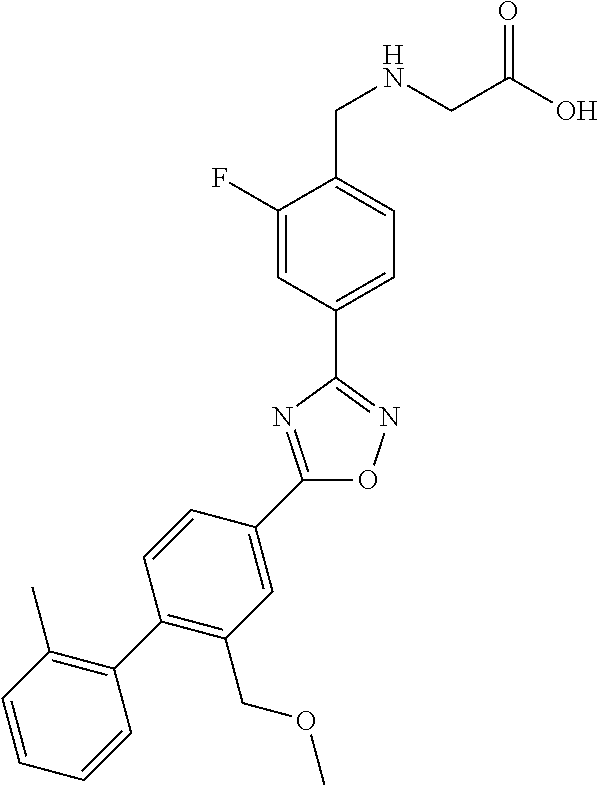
C1(F)=CC(C2=NOC(C3=CC(COC)=C(C4=C(C)C=CC=C4)C=C3)=N2)=CC=C1CNCC(O)=O
